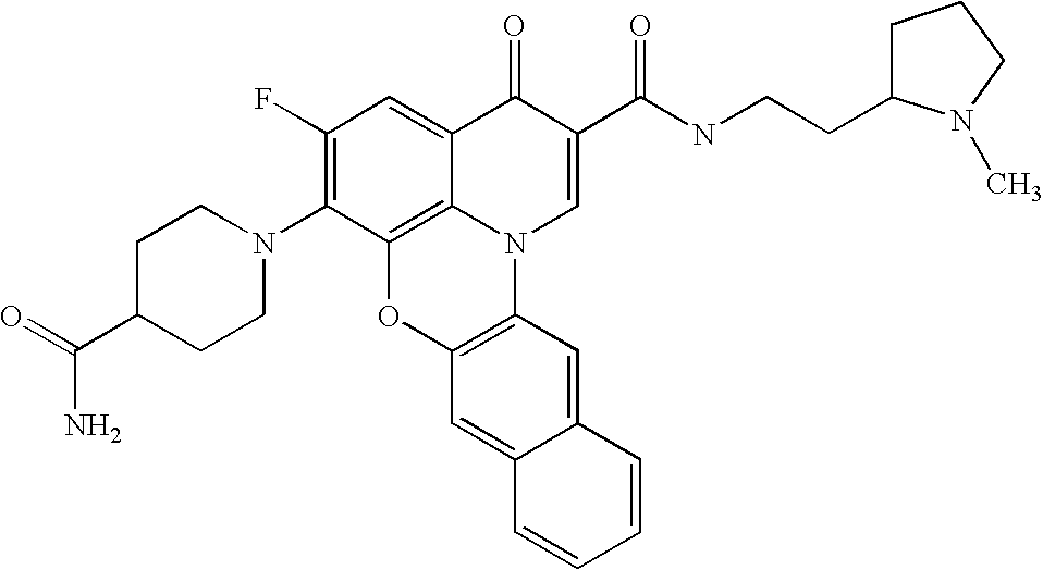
C1(F)=C(N2CCC(C(=O)N)CC2)C2=C3C(=C1)C(=O)C(C(=O)NCCC1CCCN1C)=CN3C1=C(O2)C=C2C(=C1)C=CC=C2
